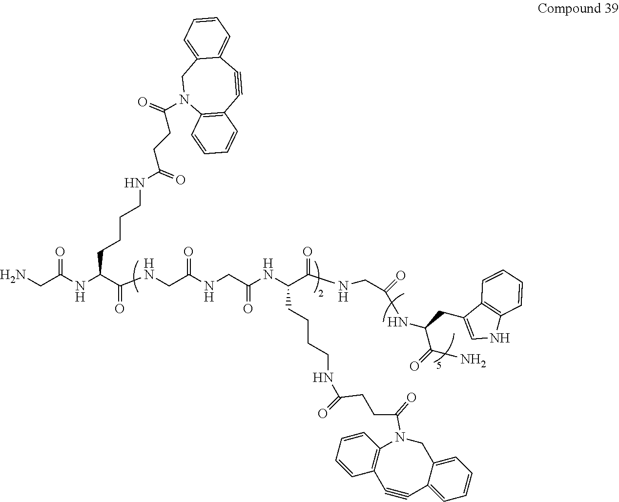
NCC(NC(C(NCC(NCC(NC(C(NCC(NC(C(=O)N)CC1=CNC2=C1C=CC=C2)=O)=O)CCCCNC(CCC(N1C2=C(C=CC=C2)C#CC2=CC=CC=C2C1)=O)=O)=O)=O)=O)CCCCNC(CCC(N1C2=C(C#CC3=CC=CC=C3C1)C=CC=C2)=O)=O)=O
